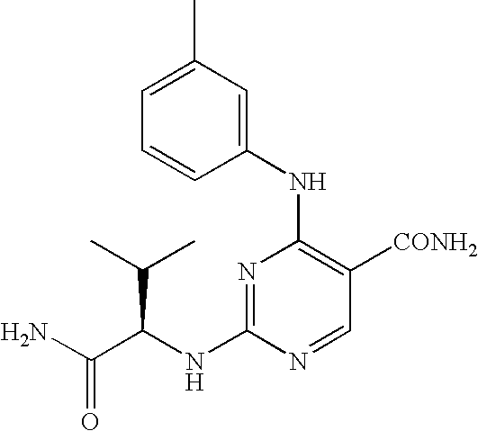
N1=C(NC(C(N)=O)C(C)C)N=CC([CONH2])=C1NC1=CC(C)=CC=C1
